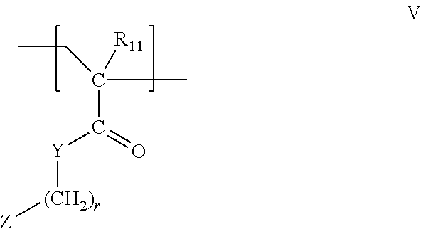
C(C(=O)[Y][(CH2)r][Z])(C)(CC)[R11]
